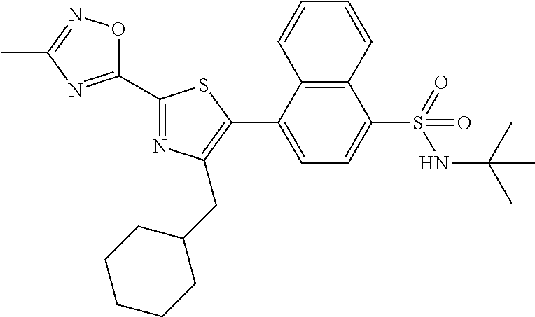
C1(C2=NC(CC3CCCCC3)=C(C3=CC=C(S(=O)(NC(C)(C)C)=O)C4=C3C=CC=C4)S2)=NC(C)=NO1
